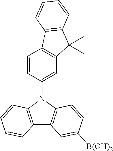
C1=CC(N2C3=C(C4=C2C=CC([B(OH)2])=C4)C=CC=C3)=CC2=C1C1=C(C2(C)C)C=CC=C1
